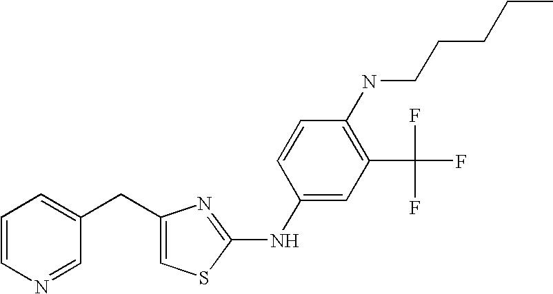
C1=C(CC2=CC=CN=C2)N=C(NC2=CC(C(F)(F)F)=C(NCCCCC)C=C2)S1
